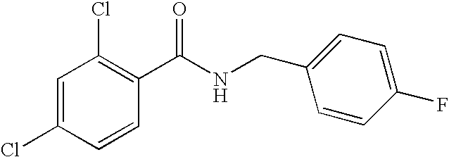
C1=C(Cl)C=CC(C(NCC2=CC=C(F)C=C2)=O)=C1Cl
